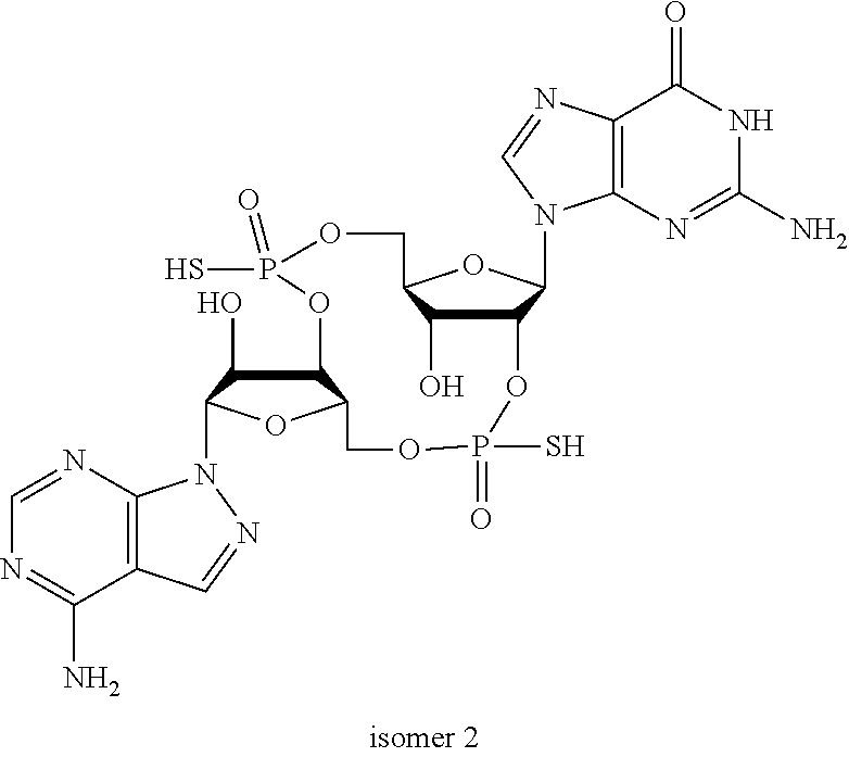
C12=C(N=CN=C1N)N(C1C(O)C3C(O1)COP(S)(=O)OC1C(N4C5=C(C(=O)NC(N)=N5)N=C4)OC(COP(=O)(S)O3)C1O)N=C2
